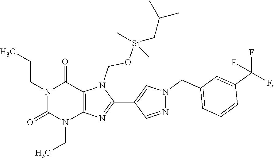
N1(CC)C(=O)N(CCC)C(=O)C2=C1N=C(C1=CN(CC3=CC=CC(C(F)(F)F)=C3)N=C1)N2CO[Si](C)(C)CC(C)C
